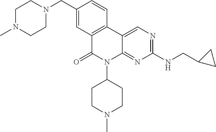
C12=C(C3=CN=C(NCC4CC4)N=C3N(C3CCN(C)CC3)C1=O)C=CC(CN1CCN(C)CC1)=C2
